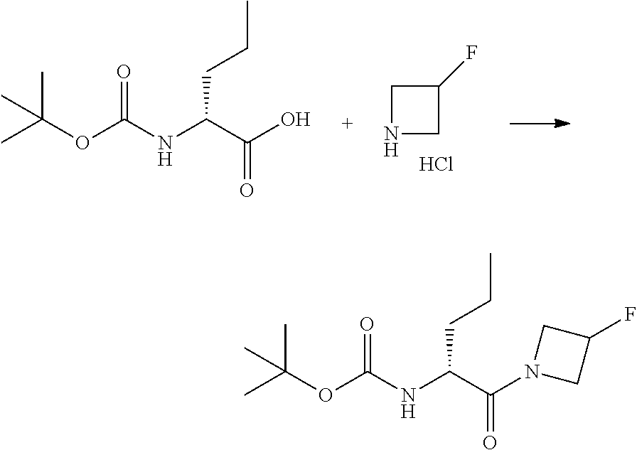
C1NCC1F.Cl.CC(OC(NC(C(O)=O)CCC)=O)(C)C.CC(OC(NC(C(=O)N1CC(F)C1)CCC)=O)(C)C
